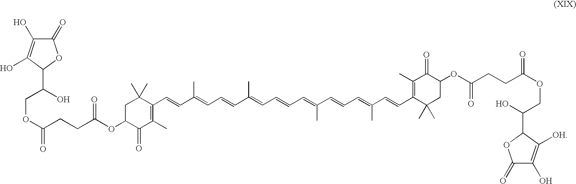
O(C1C(=O)C(C)=C(C=CC(=CC=CC(=CC=CC=C(C=CC=C(C=CC2=C(C)C(=O)C(OC(CCC(OCC(C3OC(=O)C(O)=C3[OH])O)=O)=O)CC2(C)C)C)C)C)C)C(C)(C)C1)C(CCC(OCC(C1OC(=O)C(O)=C1O)O)=O)=O
